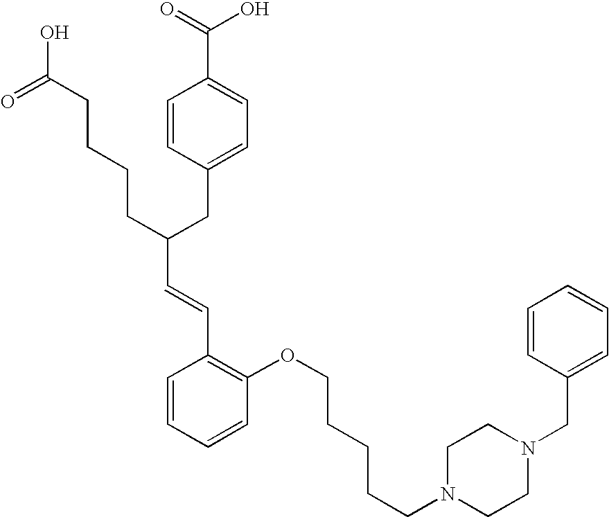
C(C(CC1=CC=C(C(=O)O)C=C1)CCCCC(O)=O)=CC1=C(OCCCCCN2CCN(CC3=CC=CC=C3)CC2)C=CC=C1
